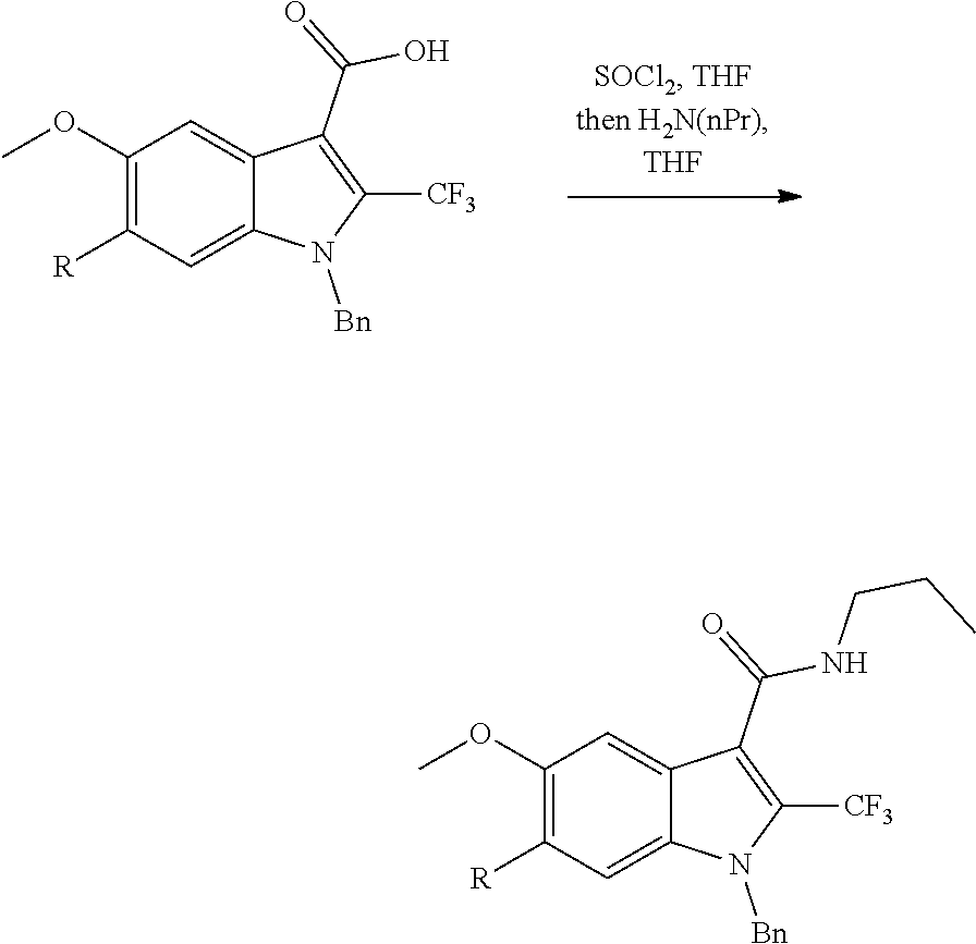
C1(OC)=C([R])C=C2C(=C1)C(C(=O)O)=C([CF3])N2[Bn].C1(OC)=C([R])C=C2C(=C1)C(C(=O)NCCC)=C([CF3])N2[Bn]
